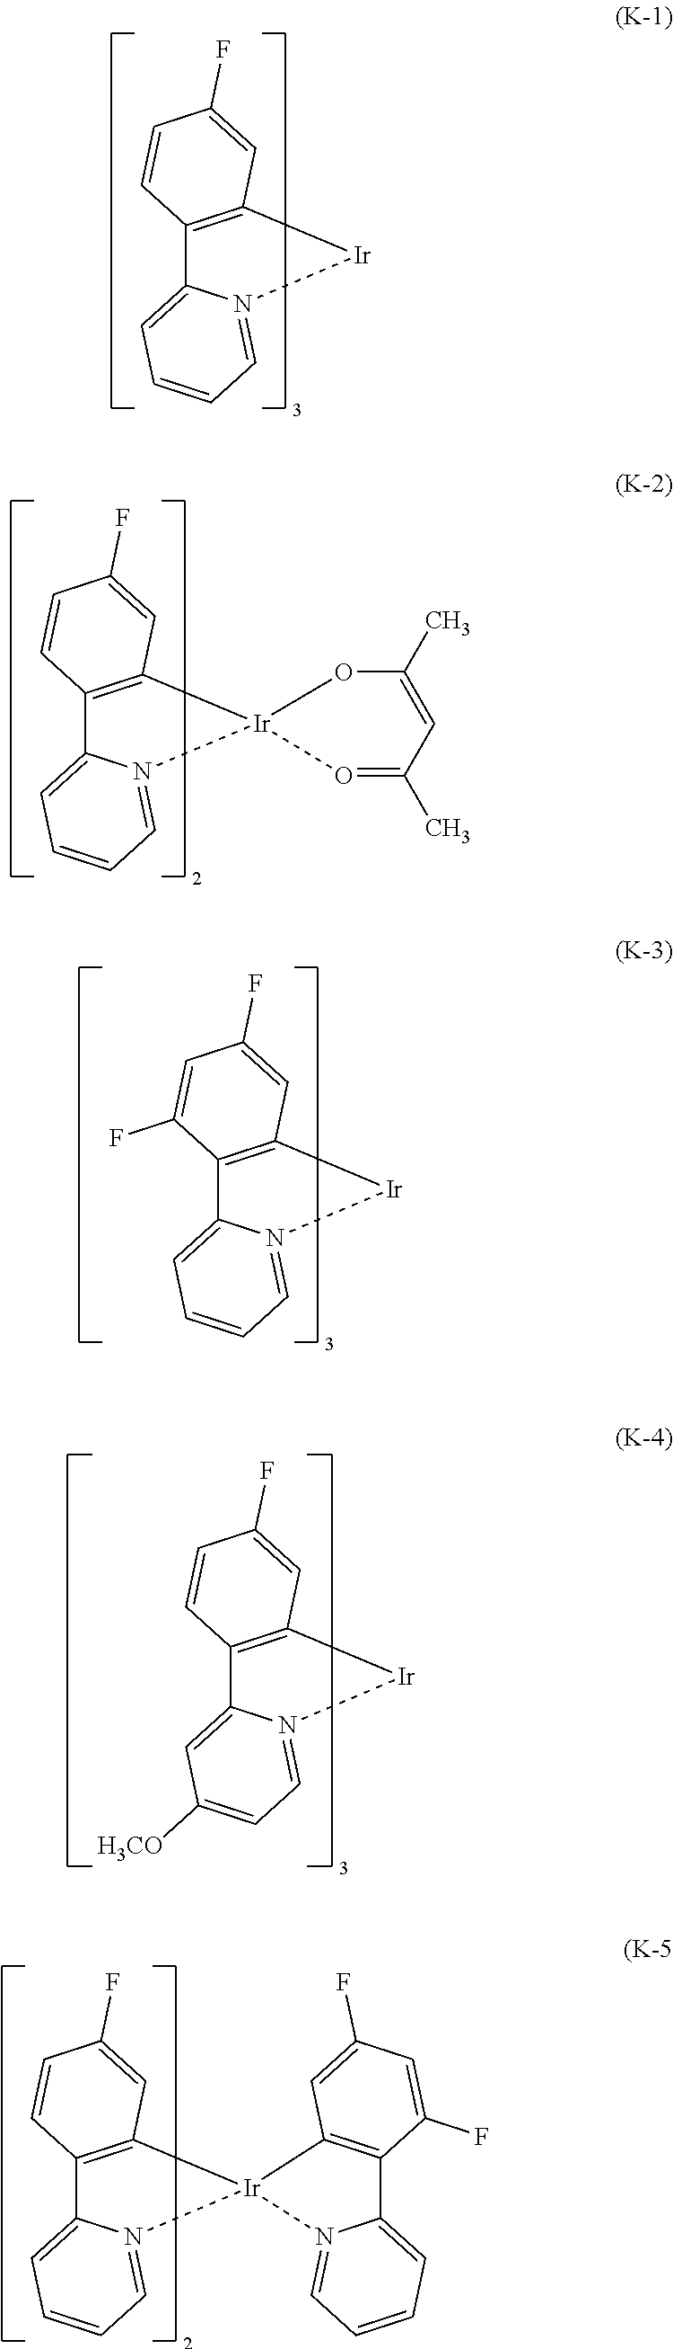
C12=C([Ir]N3=CC=CC=C13)C=C(F)C=C2.C12=C(C=C(F)C=C1)[Ir]1(N3=CC=CC=C23)OC(C)=CC(C)=O1.C12=C([Ir]N3=CC=CC=C13)C=C(F)C=C2F.C12=C([Ir]N3=CC=C([H3CO])C=C13)C=C(F)C=C2.C12=C(C=C(F)C=C1)[Ir]1(N3=CC=CC=C23)N2=CC=CC=C2C2=C1C=C(F)C=C2F
